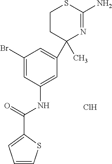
C1(Br)=CC(NC(C2=CC=CS2)=O)=CC(C2(C)N=C(N)SCC2)=C1.Cl
